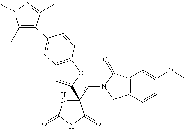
C(C1(C2=CC3=C(O2)C=CC(C2=C(C)N(C)N=C2C)=N3)NC(=O)NC1=O)N1CC2=C(C1=O)C=C(OC)C=C2
